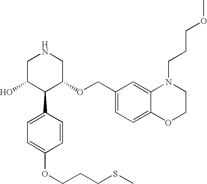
OC1C(C2=CC=C(OCCCSC)C=C2)C(OCC2=CC=C3C(=C2)N(CCCOC)CCO3)CNC1
